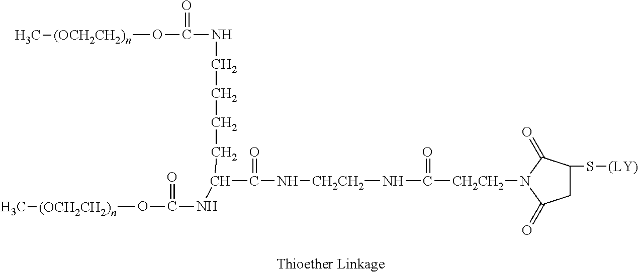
[CH2CH2](N1C(=O)CC(S[(LY)])C1=O)C(N[CH2CH2]NC(=O)C(CCCCNC(O[(OCH2CH2)n]C)=O)NC(=O)O[(OCH2CH2)n]C)=O
